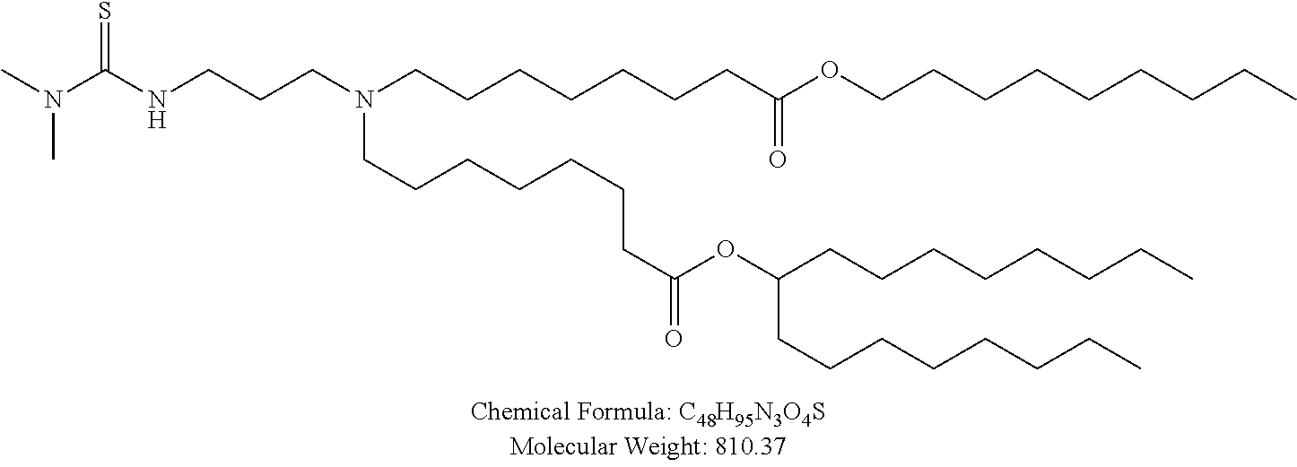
C(CCN(CCCCCCCC(OCCCCCCCCC)=O)CCCCCCCC(OC(CCCCCCCC)CCCCCCCC)=O)NC(N(C)C)=S
